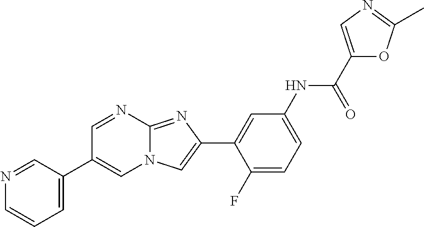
C1=NC2=NC(C3=CC(NC(C4=CN=C(C)O4)=O)=CC=C3F)=CN2C=C1C1=CC=CN=C1
